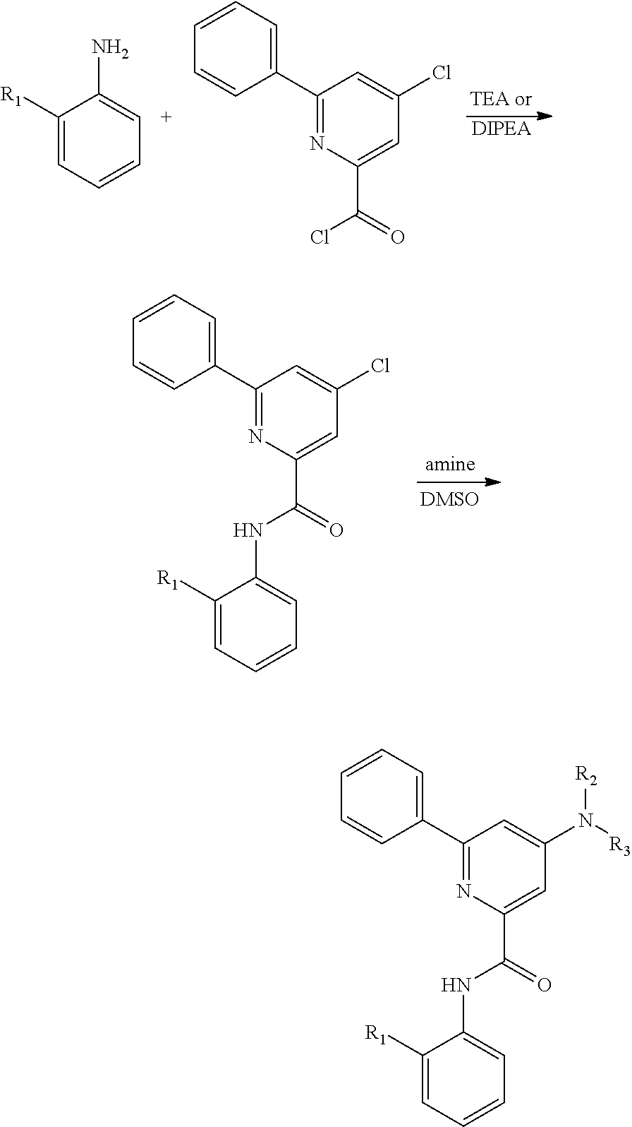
C1(C2=CC=CC=C2)=NC(C(=O)Cl)=CC(Cl)=C1.[DIPEA].C1([R1])=CC=CC=C1N.C1(C2=CC=CC=C2)=NC(C(=O)NC2=CC=CC=C2[R1])=CC(Cl)=C1.C1(C2=CC=CC=C2)=NC(C(=O)NC2=CC=CC=C2[R1])=CC(N([R2])[R3])=C1
